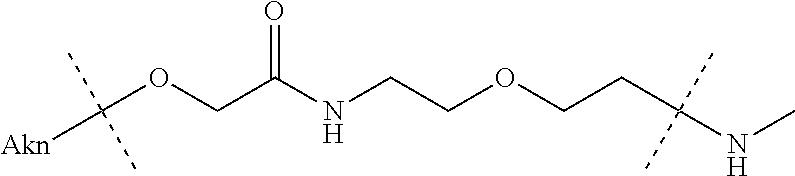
C(OCC(NCCOCCC(NC)(C)C)=O)([Akn])(C)C
